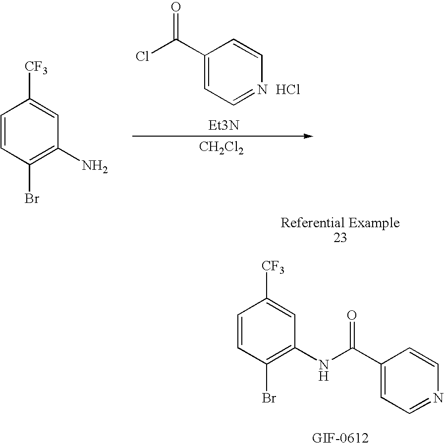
C1=CC(Br)=C(NC(C2=CC=NC=C2)=O)C=C1[CF3].C1=CC(Br)=C(N)C=C1[CF3].C1(C(Cl)=O)=CC=NC=C1.[Et3N].[CH2Cl2].Cl
